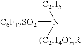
[C6F17SO2]N([C2H5])[(C2H4O)nR]
